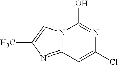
N12C(=NC(C)=C1)C=C(Cl)N=C2O
